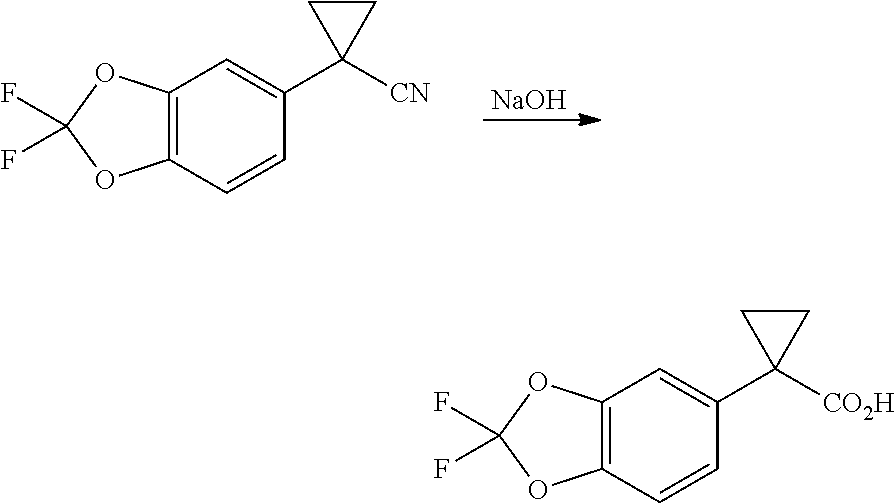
C12=C(C=CC(C3([CN])CC3)=C1)OC(F)(F)O2.[NaOH].C12=C(C=CC(C3([CO2H])CC3)=C1)OC(F)(F)O2
